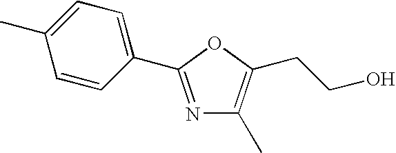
N1=C(C2=CC=C(C)C=C2)OC(CCO)=C1C
